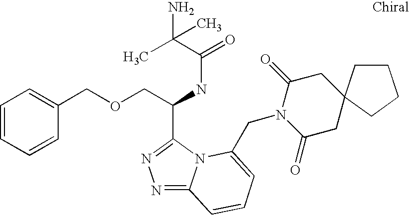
C(C(NC(=O)C(C)(N)C)C1=NN=C2N1C(CN1C(=O)CC3(CC1=O)CCCC3)=CC=C2)OCC1=CC=CC=C1
